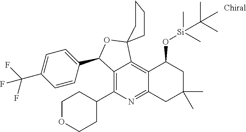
C1CC2(CC1)C1=C3C(=NC(C4CCOCC4)=C1C(C1=CC=C(C(F)(F)F)C=C1)O2)CC(C)(C)CC3O[Si](C)(C)C(C)(C)C
